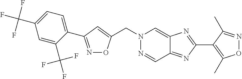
C(N1N=CC2=NC(C3=C(C)ON=C3C)=NC2=C1)C1=CC(C2=CC=C(C(F)(F)F)C=C2C(F)(F)F)=NO1
